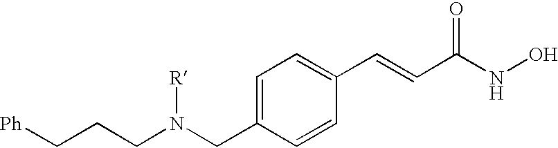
[Ph]CCCN(CC1=CC=C(C=CC(NO)=O)C=C1)[R]
